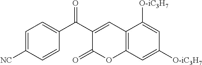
C1=C([NC])C=CC(C(C2=CC3=C(OC2=O)C=C([O-iC3H7])C=C3[O-iC3H7])=O)=C1
